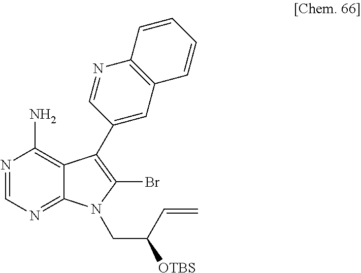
N1=CN=C2C(=C1N)C(C1=CC3=C(N=C1)C=CC=C3)=C(Br)N2CC(C=C)[OTBS]
